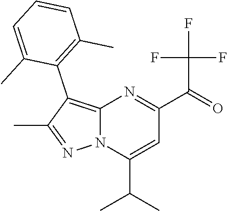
N12C(=C(C3=C(C)C=CC=C3C)C(C)=N1)N=C(C(=O)C(F)(F)F)C=C2C(C)C
